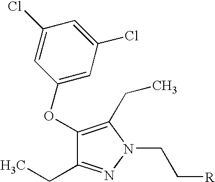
C1(OC2=CC(Cl)=CC(Cl)=C2)=C(CC)N(CC[R])N=C1CC
